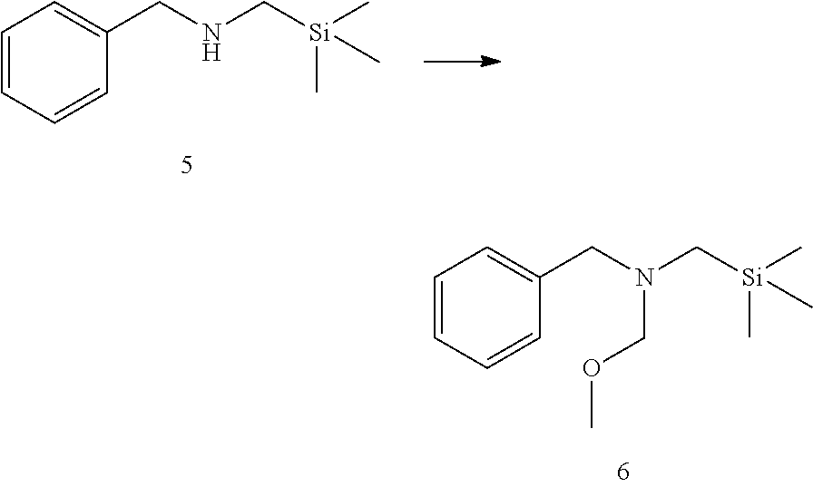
C1=CC=CC(CNC[Si](C)(C)C)=C1.C1=CC=CC(CN(C[Si](C)(C)C)COC)=C1
